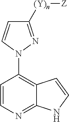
C1([(Y)n][Z])=NN(C2=C3C(=NC=C2)NC=C3)C=C1
